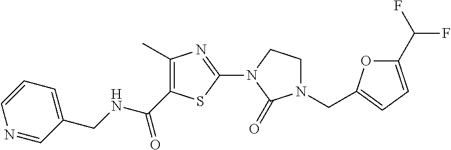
C1(C)=C(C(NCC2=CC=CN=C2)=O)SC(N2C(=O)N(CC3=CC=C(C(F)F)O3)CC2)=N1
